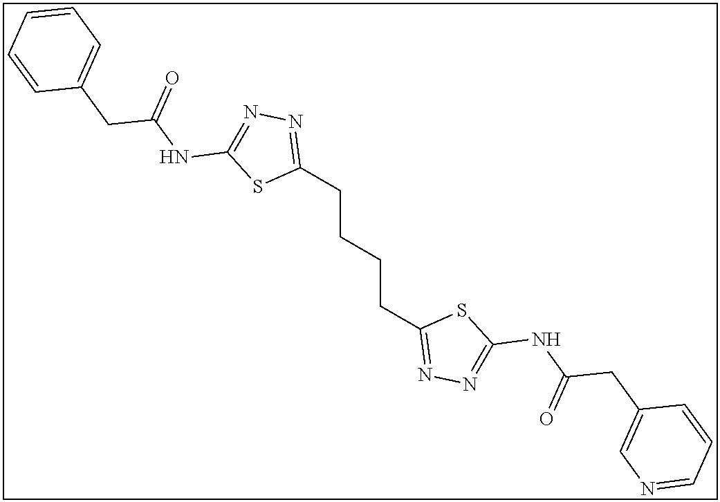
C1(CCCCC2=NN=C(NC(CC3=CN=CC=C3)=O)S2)=NN=C(NC(CC2=CC=CC=C2)=O)S1
